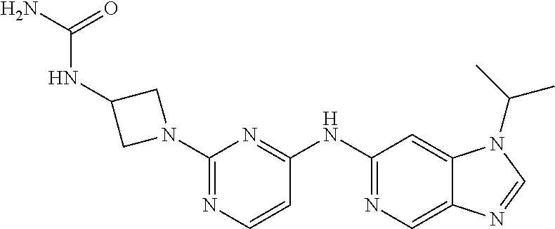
C1(N2CC(NC(N)=O)C2)=NC=CC(NC2=NC=C3C(=C2)N(C(C)C)C=N3)=N1
